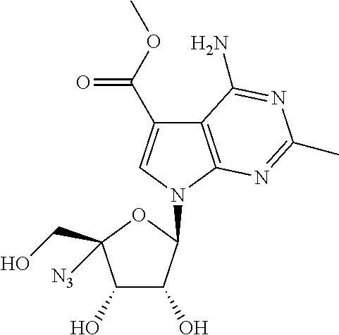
C1(O)C(O)C(N2C=C(C(OC)=O)C3=C2N=C(C)N=C3N)OC1(CO)[N3]
